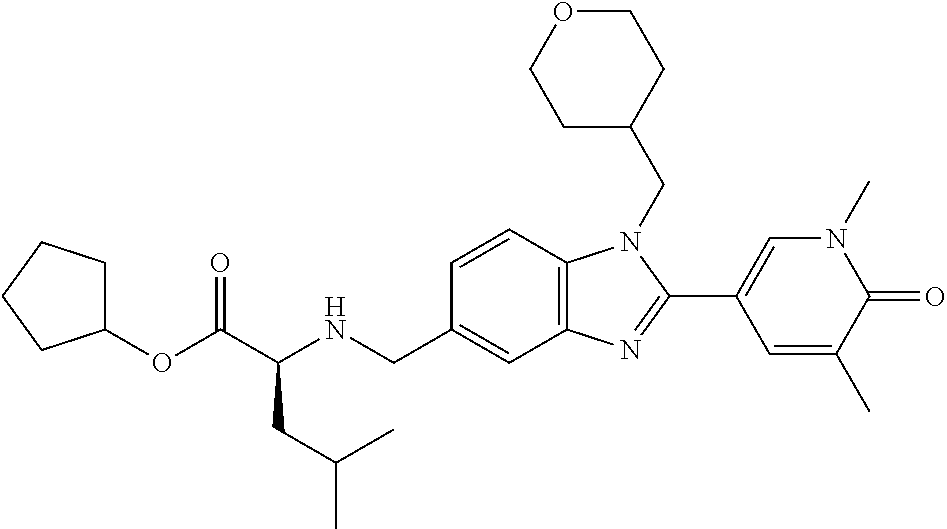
C1=CC2=C(C=C1CNC(C(OC1CCCC1)=O)CC(C)C)N=C(C1=CN(C)C(=O)C(C)=C1)N2CC1CCOCC1
